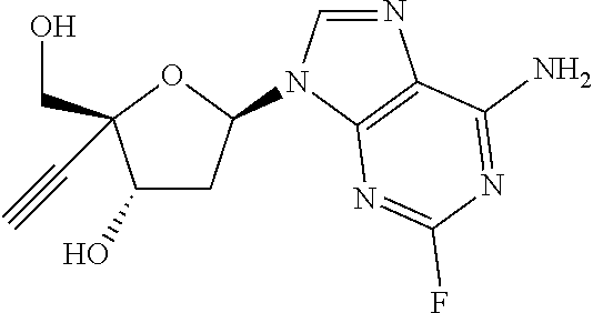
C1(O)CC(N2C=NC3=C2N=C(F)N=C3N)OC1(CO)C#C
